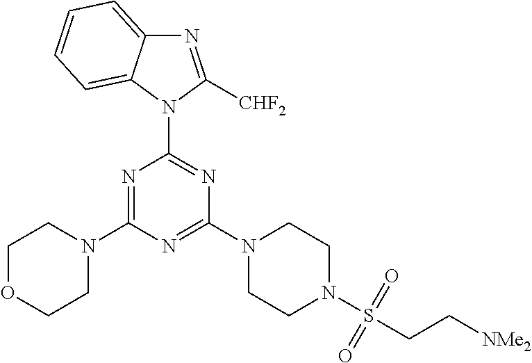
N1=C([CHF2])N(C2=NC(N3CCN(S(CC[NMe2])(=O)=O)CC3)=NC(N3CCOCC3)=N2)C2=CC=CC=C12
